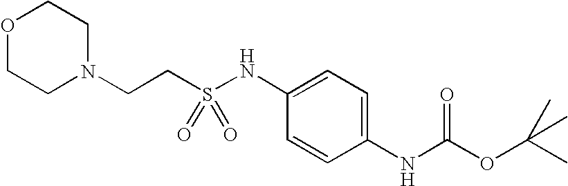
C1=CC(NC(=O)OC(C)(C)C)=CC=C1NS(CCN1CCOCC1)(=O)=O
